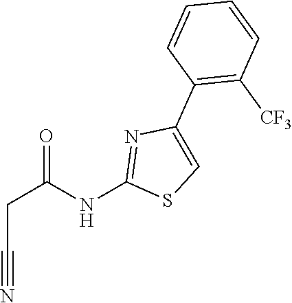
C(C#N)C(=O)NC1=NC(C2=C([CF3])C=CC=C2)=CS1
